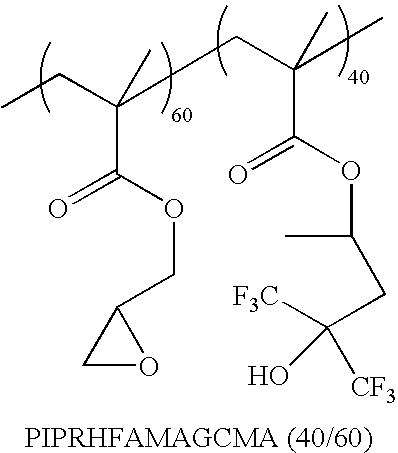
CCC(CC(C)(C)C(OC(C)CC([F3C])(O)[CF3])=O)(C)C(OCC1CO1)=O
